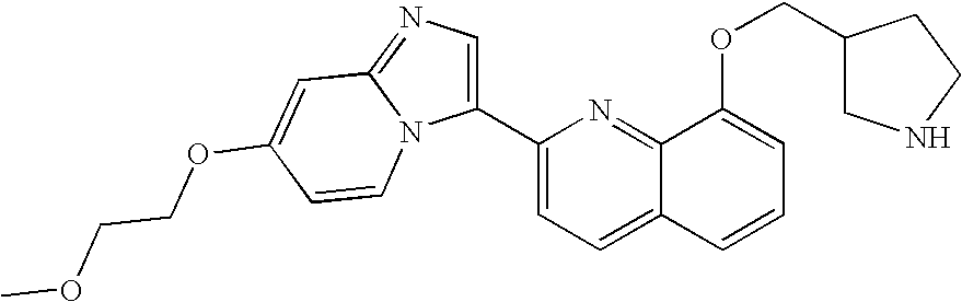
C12=CC=C(C3=CN=C4N3C=CC(OCCOC)=C4)N=C1C(OCC1CNCC1)=CC=C2
